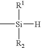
C[Si]([H])([R1])[R2]
